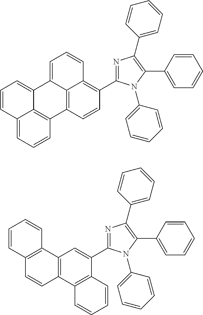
C12=C3C=CC(C4=NC(C5=CC=CC=C5)=C(C5=CC=CC=C5)N4C4=CC=CC=C4)=C1C=CC=C2C1=CC=CC2=CC=CC3=C12.C12=C(C3=C(C(C4=NC(C5=CC=CC=C5)=C(C5=CC=CC=C5)N4C4=CC=CC=C4)=C1)C=CC=C3)C=CC1=C2C=CC=C1
